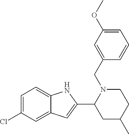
ClC1=CC=C2C(=C1)C=C(C1N(CC3=CC(OC)=CC=C3)CCC(C)C1)N2
